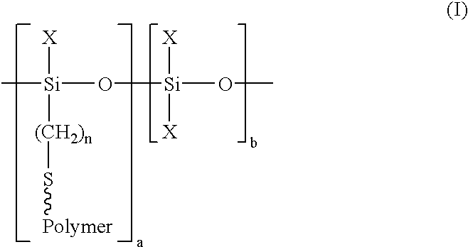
[Si](O[Si](OC)([X])[X])([(CH2)n]S[Polymer])([X])C
